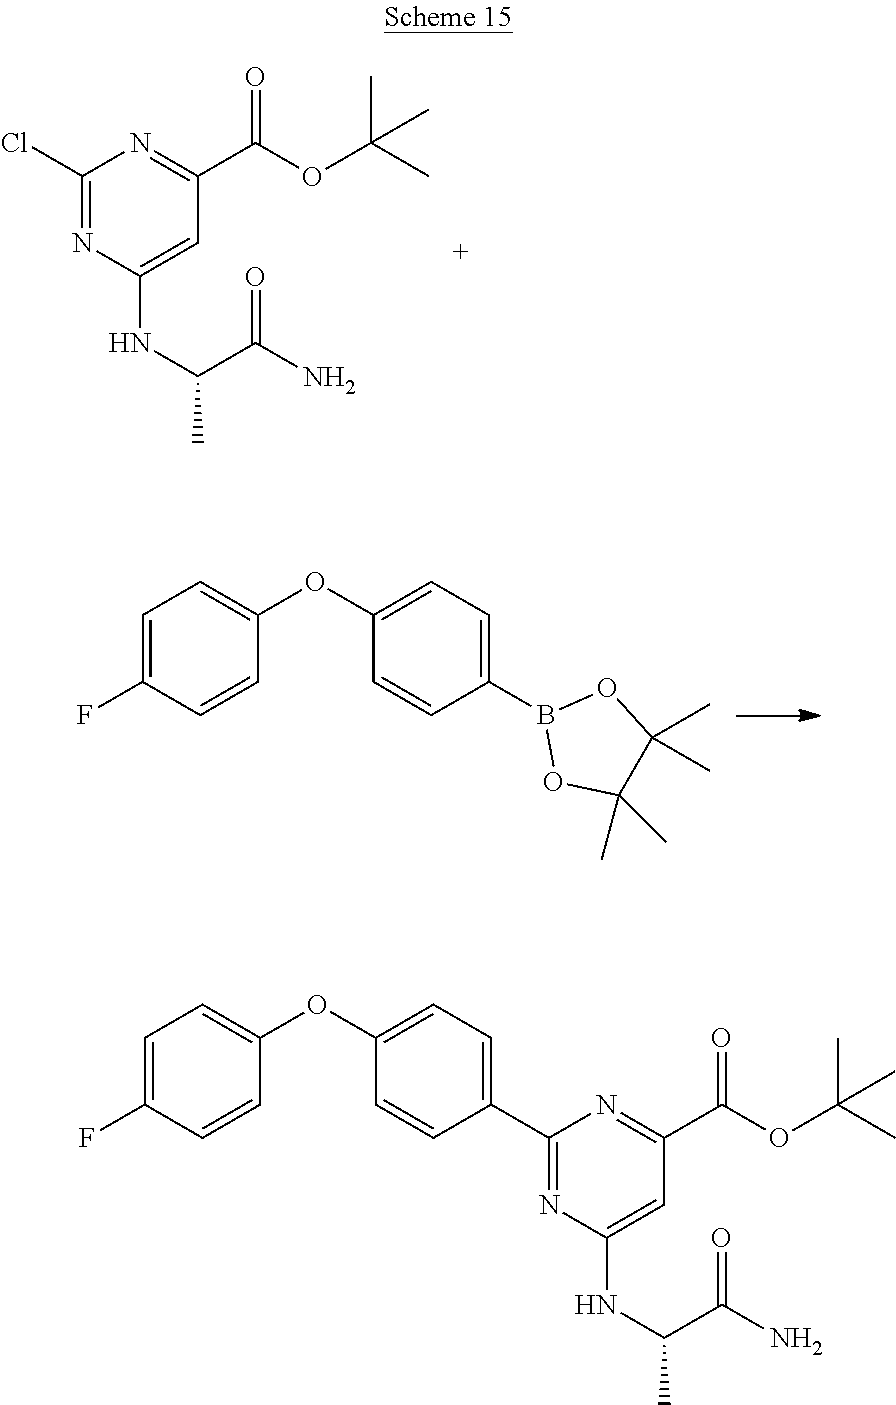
ClC1=NC(NC(C)C(N)=O)=CC(C(OC(C)(C)C)=O)=N1.C1(OC2=CC=C(B3OC(C)(C)C(C)(C)O3)C=C2)=CC=C(F)C=C1.C1(C2=CC=C(OC3=CC=C(F)C=C3)C=C2)=NC(NC(C)C(N)=O)=CC(C(OC(C)(C)C)=O)=N1
